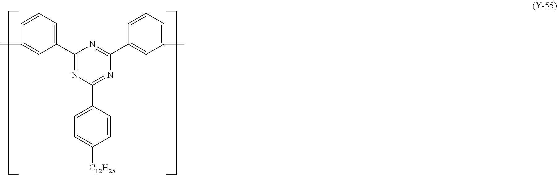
C1(C2=CC=C([C12H25])C=C2)=NC(C2=CC(C)=CC=C2)=NC(C2=CC=CC(C)=C2)=N1
